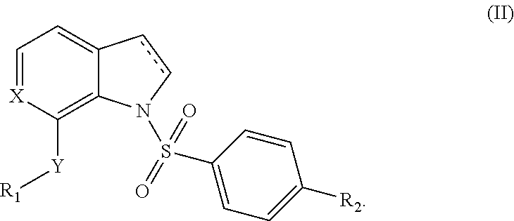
C1=[X]C([Y][R1])=C2C(=C1)ccN2S(C1=CC=C([R2])C=C1)(=O)=O
